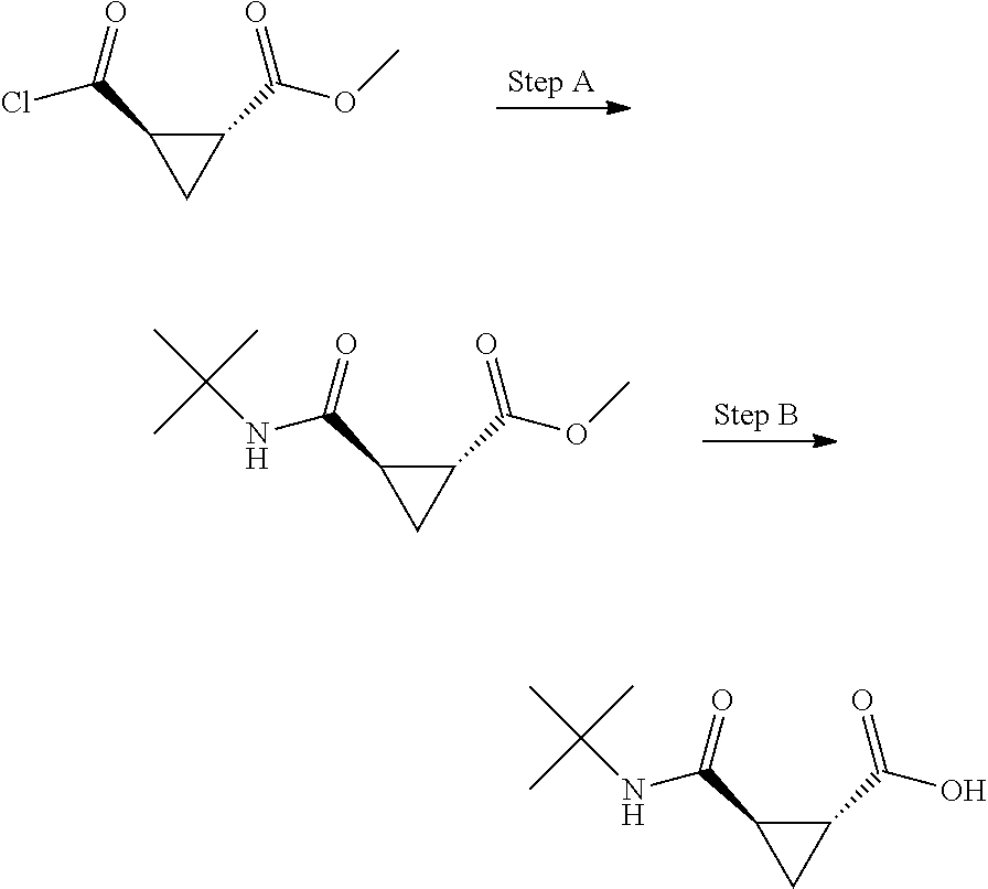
C1(C(Cl)=O)CC1C(OC)=O.C1(C(NC(C)(C)C)=O)CC1C(OC)=O.C1(C(NC(C)(C)C)=O)CC1C(O)=O
